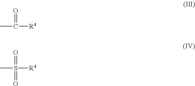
CC([R4])=O.CS([R4])(=O)=O
